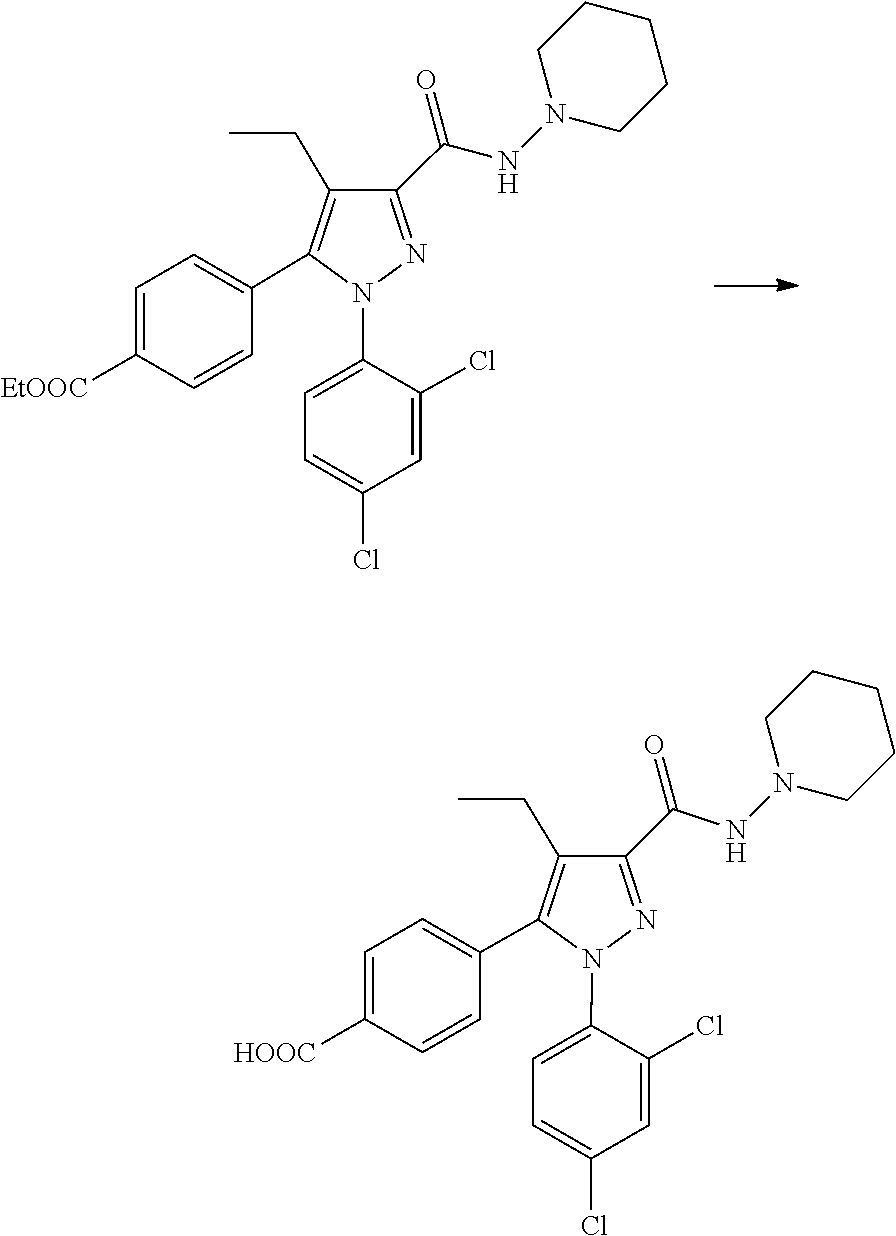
C1=C(Cl)C=C(Cl)C(N2N=C(C(=O)NN3CCCCC3)C(CC)=C2C2=CC=C([EtOOC])C=C2)=C1.C1=C(N2N=C(C(NN3CCCCC3)=O)C(CC)=C2C2=CC=C([HOOC])C=C2)C(Cl)=CC(Cl)=C1
